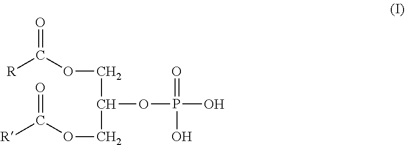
O=C(OCC(COC([R])=O)OP(O)(=O)O)[R]
